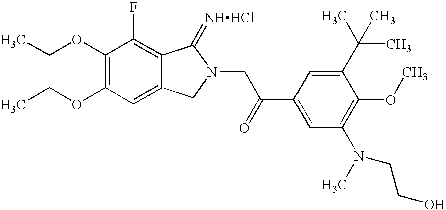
C1(OCC)=C(OCC)C=C2C(=C1F)C(=[NHHCl])N(CC(C1=CC(N(C)CCO)=C(OC)C(C(C)(C)C)=C1)=O)C2
